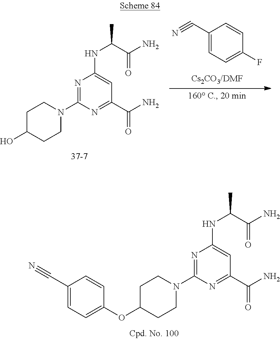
N1=C(N2CCC(OC3=CC=C(C#N)C=C3)CC2)N=C(C(N)=O)C=C1NC(C)C(N)=O.N1=C(N2CCC(O)CC2)N=C(C(N)=O)C=C1NC(C)C(N)=O.C1(C#N)=CC=C(F)C=C1
